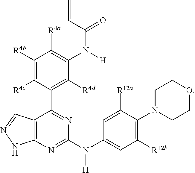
C1([R12b])=C(N2CCOCC2)C([R12a])=CC(N(C2=NC3=C(C(C4=C([R4d])C(N(C(C=C)=O)[H])=C([R4a])C([R4b])=C4[R4c])=N2)C=NN3)[H])=C1
